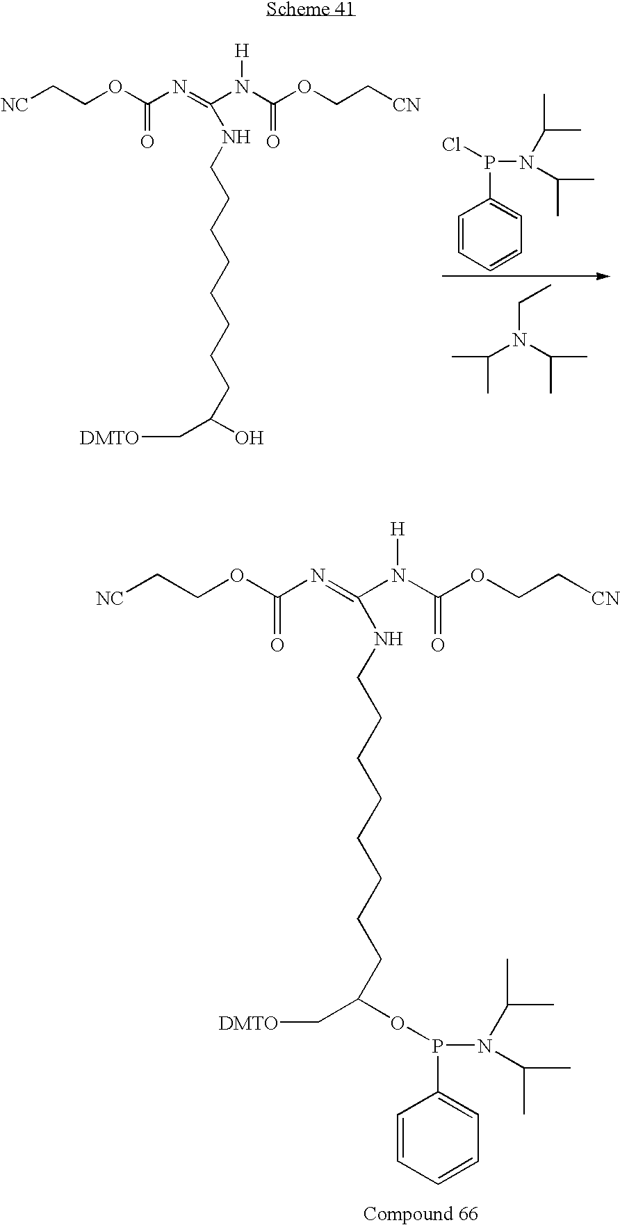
N(CCCCCCCCC(C[DMTO])OP(C1=CC=CC=C1)N(C(C)C)C(C)C)C(N(C(OCC[CN])=O)[H])=NC(OCC[NC])=O.N(CCCCCCCCC(C[DMTO])O)C(N(C(OCC[CN])=O)[H])=NC(OCC[NC])=O.C1=CC=CC=C1P(Cl)N(C(C)C)C(C)C.N(C(C)C)(C(C)C)CC
